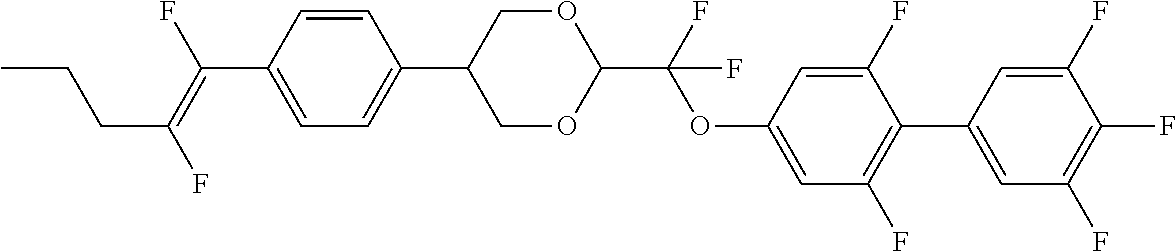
C1=CC(C(=C(F)CCC)F)=CC=C1C1COC(C(OC2=CC(F)=C(C3=CC(F)=C(F)C(F)=C3)C(F)=C2)(F)F)OC1
